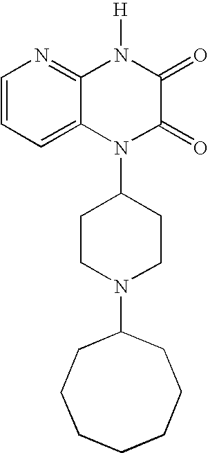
C1=CC=C2C(=N1)N([H])C(=O)C(=O)N2C1CCN(C2CCCCCCC2)CC1
